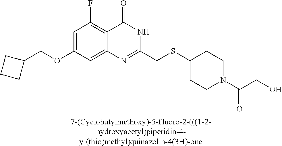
[7-(Cyclobutylmethoxy)-5-fluoro-2-(((1-2-hydroxyacetyl)piperidin-4-yl(thio)methyl)quinazolin-4(3H)-one].C1(OCC2CCC2)=CC(F)=C2C(=C1)N=C(CSC1CCN(C(CO)=O)CC1)NC2=O
